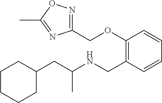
C1C(CC(NCC2=C(OCC3=NOC(C)=N3)C=CC=C2)C)CCCC1
